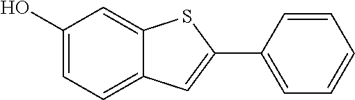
C1(O)=CC=C2C(=C1)SC(C1=CC=CC=C1)=C2
